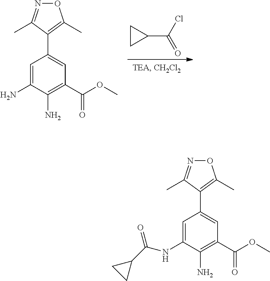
C1CC1C(Cl)=O.C1=C(N)C(N)=C(C(OC)=O)C=C1C1=C(C)ON=C1C.C1=C(NC(=O)C2CC2)C(N)=C(C(OC)=O)C=C1C1=C(C)ON=C1C
